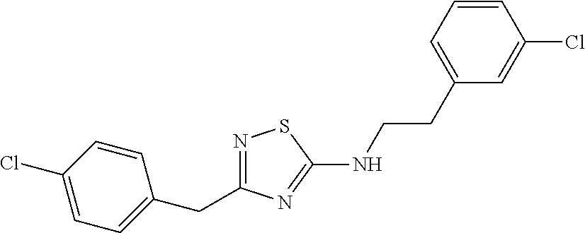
N1=C(CC2=CC=C(Cl)C=C2)N=C(NCCC2=CC=CC(Cl)=C2)S1
